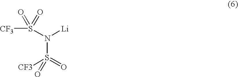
N(S(=O)([CF3])=O)(S([CF3])(=O)=O)[Li]
